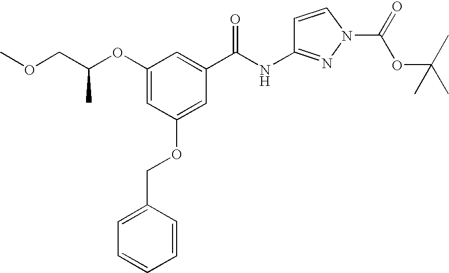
O(C1=CC(OCC2=CC=CC=C2)=CC(C(NC2=NN(C(=O)OC(C)(C)C)C=C2)=O)=C1)C(COC)C
